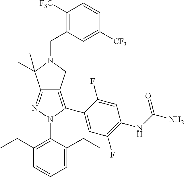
C1(CC)=C(N2C(C3=CC(F)=C(NC(N)=O)C=C3F)=C3C(=N2)C(C)(C)N(CC2=C([F3C])C=CC([CF3])=C2)C3)C(CC)=CC=C1
